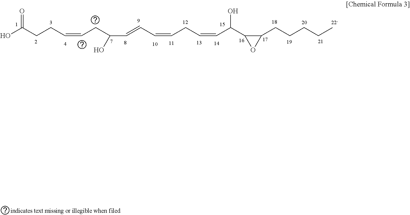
O=C(CCC=CCC(C=CC=CCC=CC(C1C(CCCCC)O1)O)O)O
